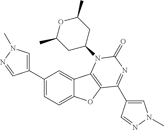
C1(C2=CC=C3C(=C2)C2=C(O3)C(C3=CN(C)N=C3)=NC(=O)N2C2CC(C)OC(C)C2)=CN(C)N=C1
